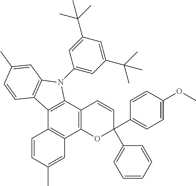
C12=C(C3=C(C4=C1C=CC(C)=C4)OC(C1=CC=C(OC)C=C1)(C1=CC=CC=C1)C=C3)N(C1=CC(C(C)(C)C)=CC(C(C)(C)C)=C1)C1=C2C=CC(C)=C1
